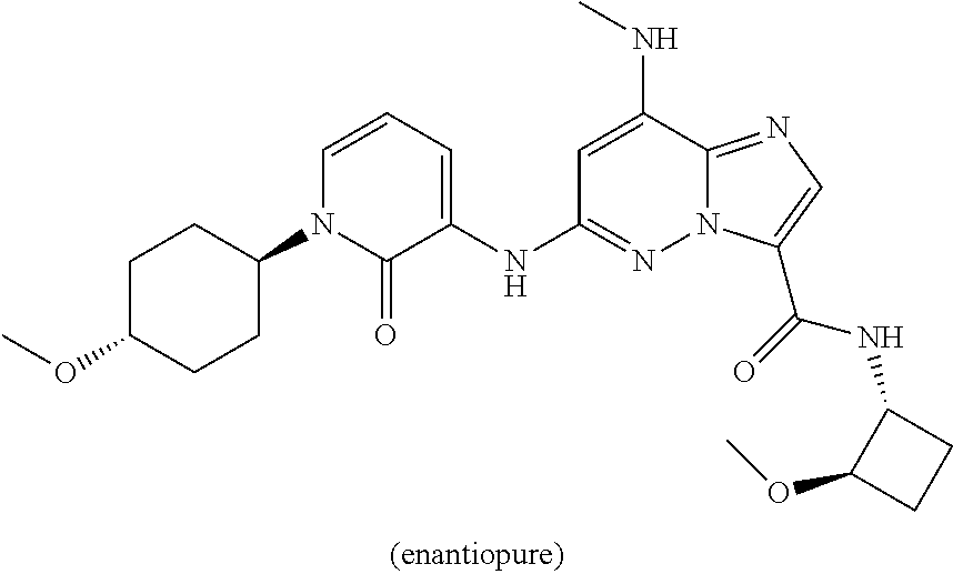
C1C(OC)CCC(N2C(=O)C(NC3=NN4C(=NC=C4C(=O)NC4C(OC)CC4)C(NC)=C3)=CC=C2)C1
